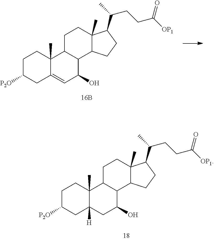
C1C([P2O])CC2=CC(O)C3C(C2(C)C1)CCC1(C)C3CCC1C(CCC([OP1])=O)C.C1C([P2O])CC2([H])C(C)(C1)C1C(C(O)C2)C2C(C)(CC1)C(C(CCC([OP1])=O)C)CC2
